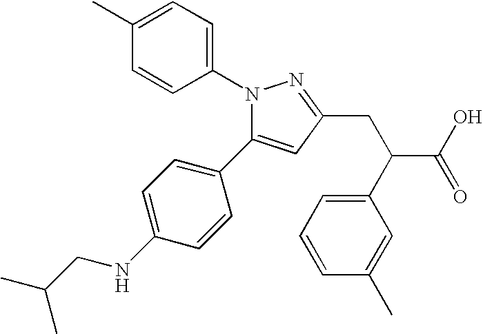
N1(C2=CC=C(C)C=C2)C(C2=CC=C(NCC(C)C)C=C2)=CC(CC(C2=CC=CC(C)=C2)C(O)=O)=N1
